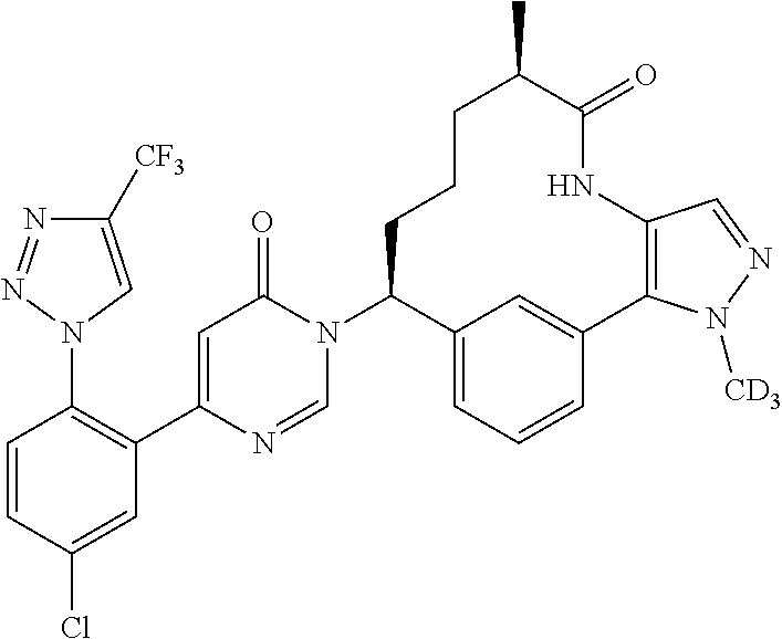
C1([CF3])=CN(C2=C(C3=CC(=O)N(C4C5=CC=CC(=C5)C5=C(C=NN5[CD3])NC(=O)C(C)CCC4)C=N3)C=C(Cl)C=C2)N=N1
